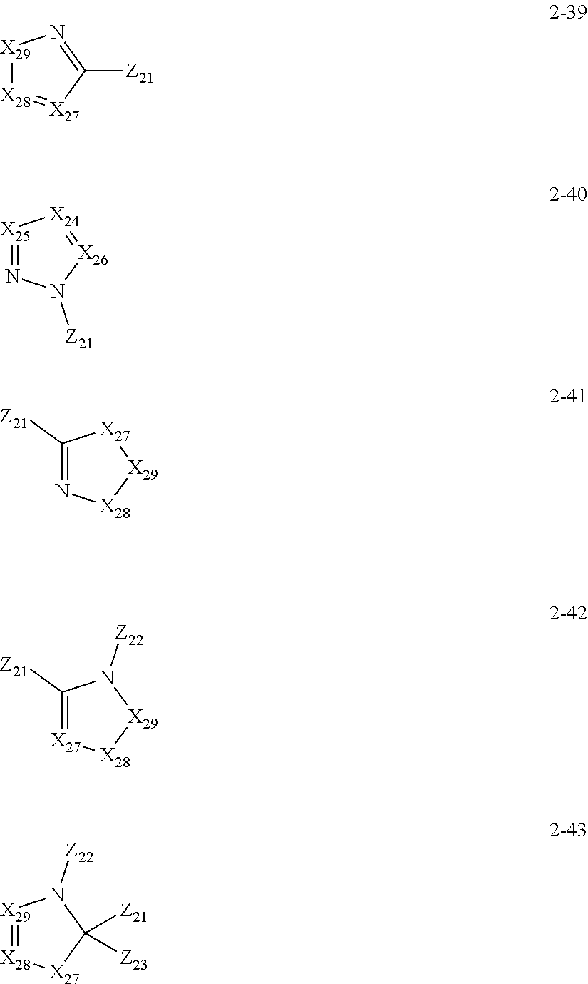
C1([Z21])=N[X28][X29][X27]1.C1([Z21])=[X27][X28][X29]N1[Z22].[X29]1[X28]=[X27]C([Z21])=N1.[X25]1=NN([Z21])[X26]=[X24]1.[X29]1=[X28][X27]C([Z21])([Z23])N1[Z22]
